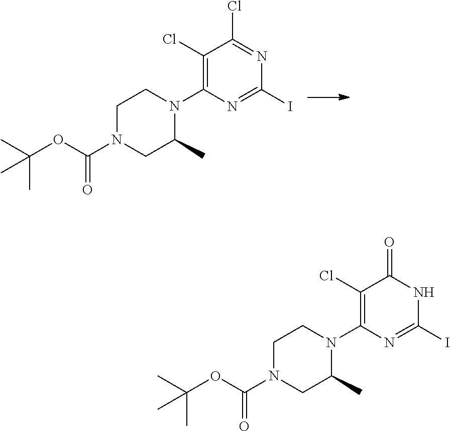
C1(I)=NC(N2CCN(C(OC(C)(C)C)=O)CC2C)=C(Cl)C(Cl)=N1.C1(I)=NC(N2CCN(C(OC(C)(C)C)=O)CC2C)=C(Cl)C(=O)N1
